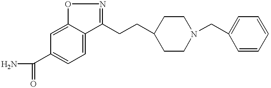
C1(C(N)=O)=CC=C2C(=C1)ON=C2CCC1CCN(CC2=CC=CC=C2)CC1
